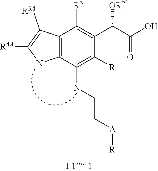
C12=C(C(NCC[A][R])=C([R1])C(C(C(O)=O)[OR2])=C1[R3])NC([R4A])=C2[R3A]
